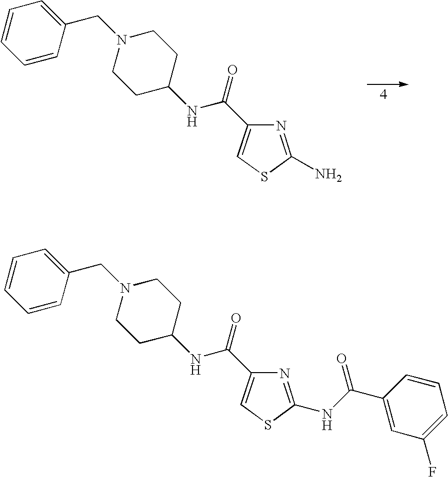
C1(CN2CCC(NC(=O)C3=CSC(N)=N3)CC2)=CC=CC=C1.C1(CN2CCC(NC(=O)C3=CSC(NC(C4=CC(F)=CC=C4)=O)=N3)CC2)=CC=CC=C1
